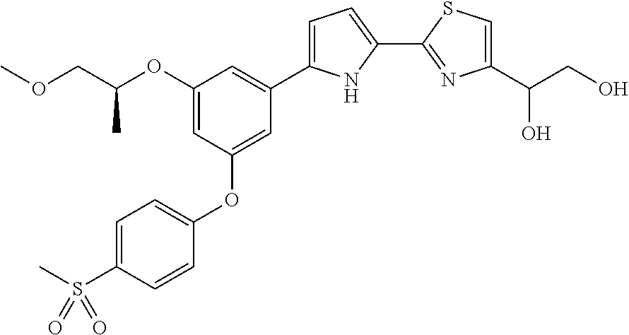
O(CC(OC1=CC(OC2=CC=C(S(C)(=O)=O)C=C2)=CC(C2=CC=C(C3=NC(C(CO)O)=CS3)N2)=C1)C)C
